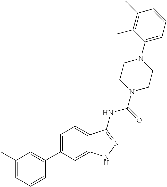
C1(C)=CC=CC(C2=CC=C3C(=C2)NN=C3NC(=O)N2CCN(C3=CC=CC(C)=C3C)CC2)=C1
